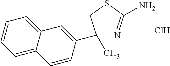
C1(C2=CC3=CC=CC=C3C=C2)(C)N=C(N)SC1.Cl
